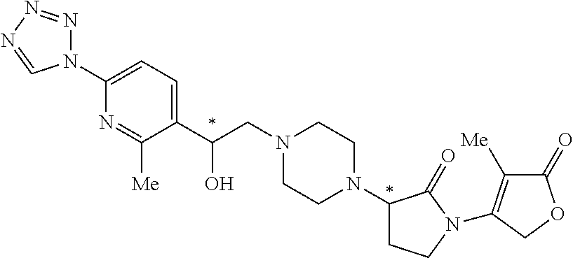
C(CN1CCN(C2CCN(C3=C([Me])C(=O)OC3)C2=O)CC1)(C1=CC=C(N2N=NN=C2)N=C1[Me])O
